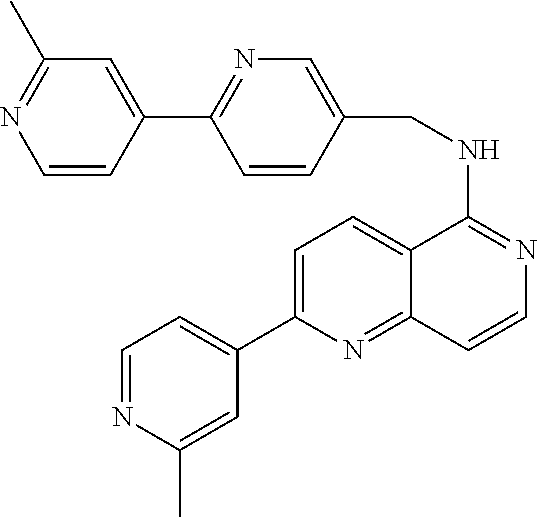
C1=NC(C)=CC(C2=CC=C3C(=N2)C=CN=C3NCC2=CN=C(C3=CC(C)=NC=C3)C=C2)=C1
